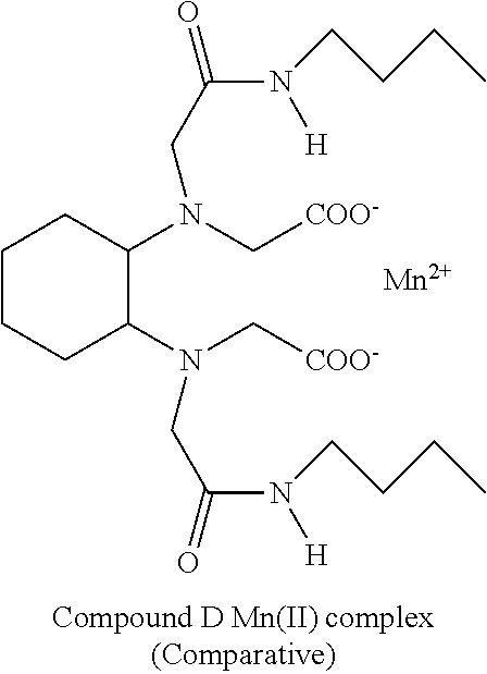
C1CCC(N(C[COO-])CC(=O)N([H])CCCC)C(N(C[COO-])CC(=O)N([H])CCCC)C1.[Mn]
